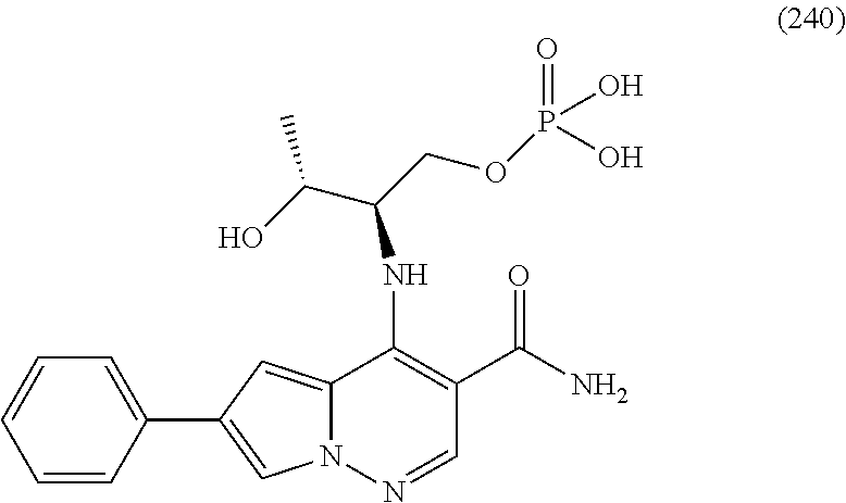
N12C(=CC(C3=CC=CC=C3)=C1)C(NC(COP(=O)(O)O)C(O)C)=C(C(N)=O)C=N2
